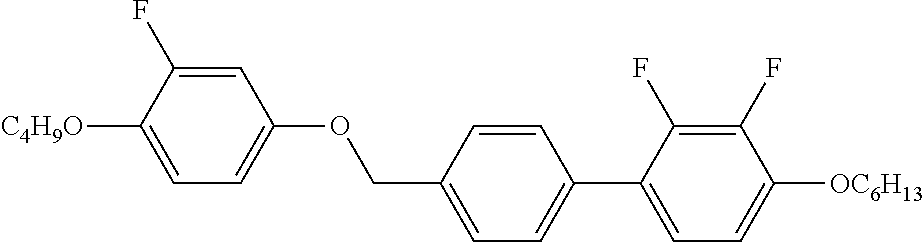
C1=C(F)C([C4H9O])=CC=C1OCC1=CC=C(C2=CC=C([OC6H13])C(F)=C2F)C=C1
